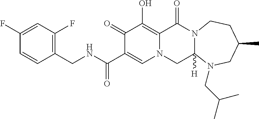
C1(CNC(C2=CN3C(=C(O)C2=O)C(=O)N2C([H])(C3)N(CC(C)C)CC(C)CC2)=O)=C(F)C=C(F)C=C1
